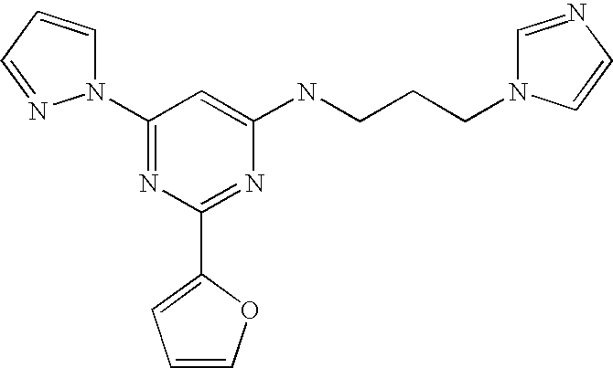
C1(N2C=CC=N2)=NC(C2=CC=CO2)=NC(NCCCN2C=NC=C2)=C1
